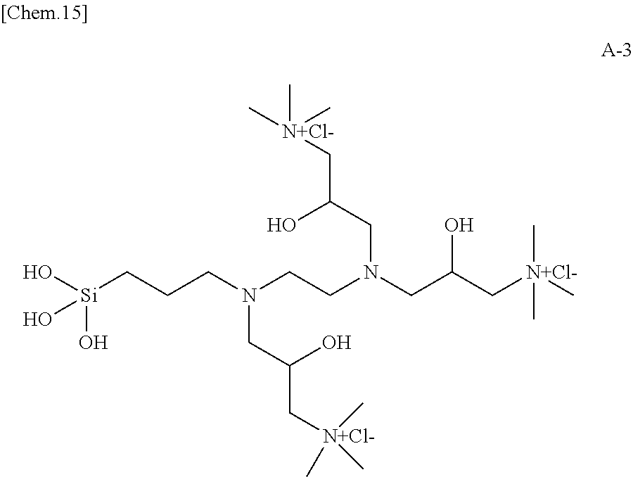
O[Si](CCCN(CCN(CC(C[N+Cl-](C)(C)C)O)CC(O)C[N+Cl-](C)(C)C)CC(O)C[N+Cl-](C)(C)C)(O)O
